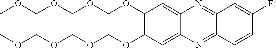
O(C1=C(OCOCOCOC)C=C2N=C3C(=NC2=C1)C=CC(F)=C3)COCOCOC
